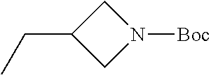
C(C1CN([Boc])C1)C
